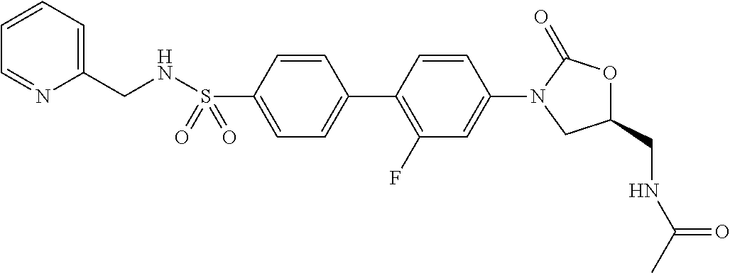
S(C1=CC=C(C2=C(F)C=C(N3CC(CNC(C)=O)OC3=O)C=C2)C=C1)(=O)(=O)NCC1=CC=CC=N1
